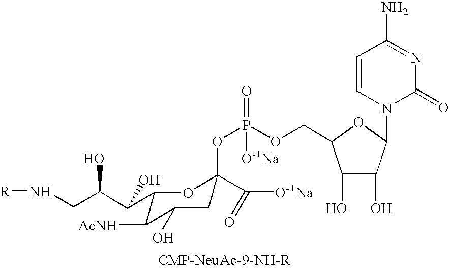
C1(C(C(CN[R])O)O)C([AcNH])C(O)CC(OP([O-+Na])(=O)OCC2C(O)C(O)C(N3C(=O)N=C(N)C=C3)O2)(C([O-+Na])=O)O1
